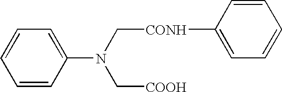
C1=CC(N(C[CONH]C2=CC=CC=C2)C[COOH])=CC=C1
